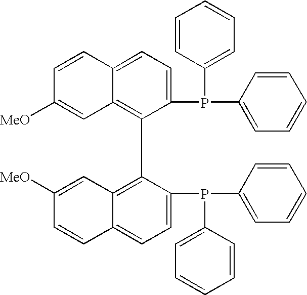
C12=C(C3=C4C(=CC=C3P(C3=CC=CC=C3)C3=CC=CC=C3)C=CC([MeO])=C4)C(P(C3=CC=CC=C3)C3=CC=CC=C3)=CC=C1C=CC([MeO])=C2
